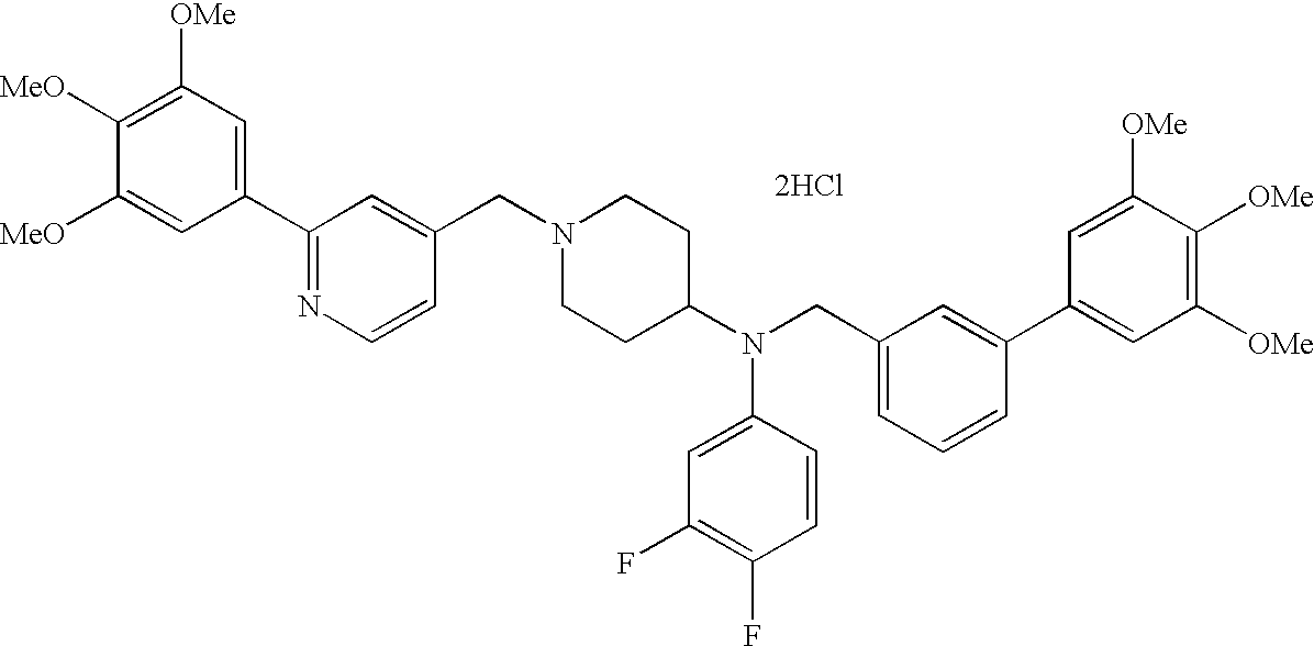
C1([OMe])=C([MeO])C([MeO])=CC(C2=NC=CC(CN3CCC(N(CC4=CC=CC(C5=CC([OMe])=C([OMe])C([OMe])=C5)=C4)C4=CC(F)=C(F)C=C4)CC3)=C2)=C1.[2HCl]
